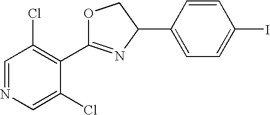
C1=NC=C(Cl)C(C2=NC(C3=CC=C(I)C=C3)CO2)=C1Cl
